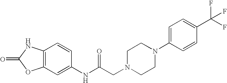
O=C1OC2=C(N1)C=CC(NC(CN1CCN(C3=CC=C(C(F)(F)F)C=C3)CC1)=O)=C2
